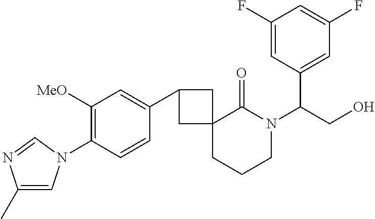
C1(C)=CN(C2=C([MeO])C=C(C3CC4(CCCN(C(CO)C5=CC(F)=CC(F)=C5)C4=O)C3)C=C2)C=N1
